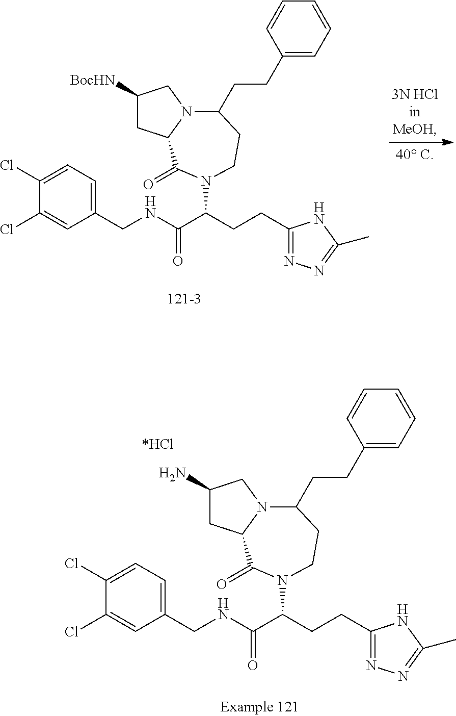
C1(Cl)=CC=C(CNC(C(CCC2=NN=C(C)N2)N2C(=O)C3CC([BocHN])CN3C(CCC3=CC=CC=C3)CC2)=O)C=C1Cl.C1(Cl)=CC=C(CNC(C(CCC2=NN=C(C)N2)N2C(=O)C3CC(N)CN3C(CCC3=CC=CC=C3)CC2)=O)C=C1Cl
